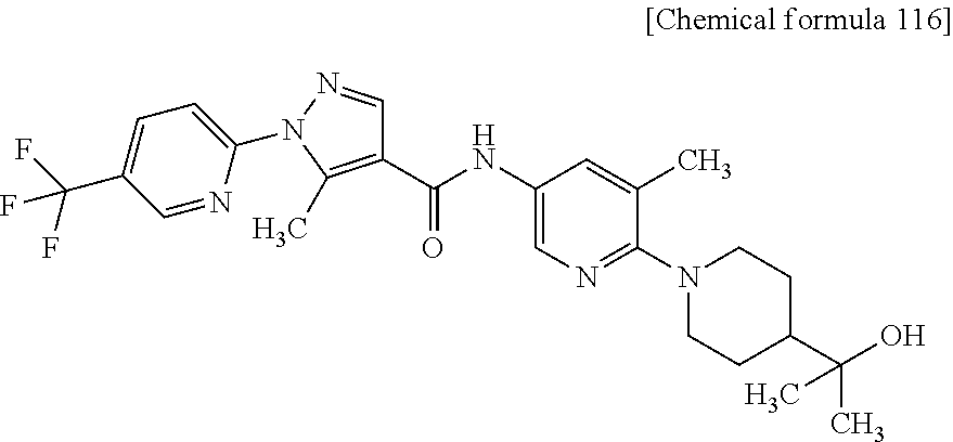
C1=NC(N2N=CC(C(NC3=CN=C(N4CCC(C(O)(C)C)CC4)C(C)=C3)=O)=C2C)=CC=C1C(F)(F)F
